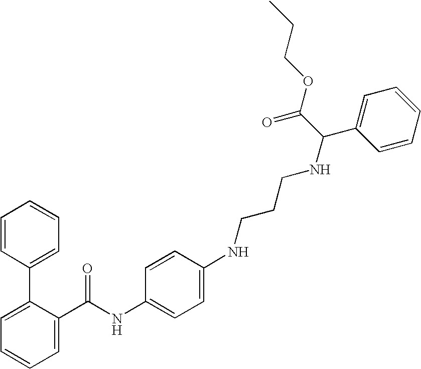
C1=C(C(NC2=CC=C(NCCCNC(C3=CC=CC=C3)C(OCCC)=O)C=C2)=O)C(C2=CC=CC=C2)=CC=C1
